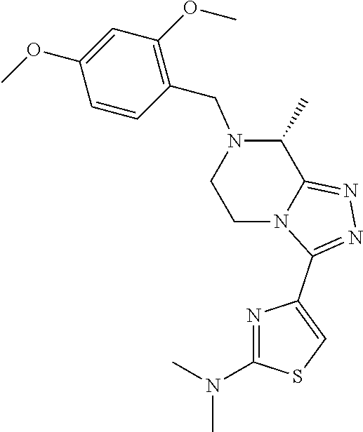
C1(CN2C(C)C3=NN=C(C4=CSC(N(C)C)=N4)N3CC2)=C(OC)C=C(OC)C=C1
